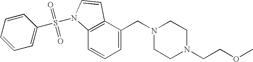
C1=C(CN2CCN(CCOC)CC2)C2=C(C=C1)N(S(=O)(=O)C1=CC=CC=C1)C=C2
